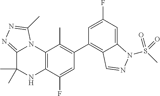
C1(C2=C3C(=CC(F)=C2)N(S(C)(=O)=O)N=C3)=C(C)C2=C(C(F)=C1)NC(C)(C)C1=NN=C(C)N21
